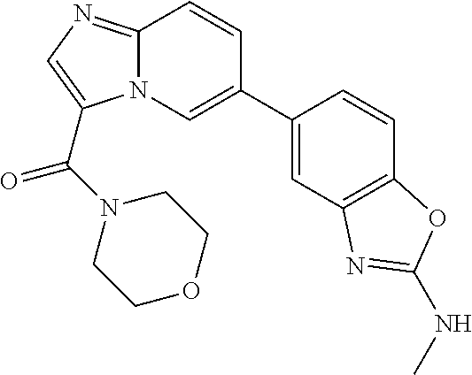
N12C(=NC=C1C(=O)N1CCOCC1)C=CC(C1=CC3=C(C=C1)OC(NC)=N3)=C2
